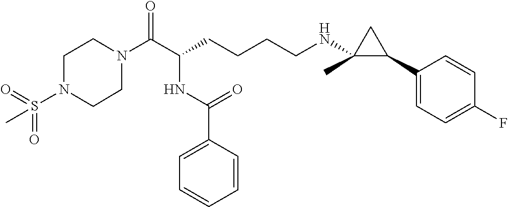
C1N(C(C(CCCCNC2(C)C(C3=CC=C(F)C=C3)C2)NC(C2=CC=CC=C2)=O)=O)CCN(S(=O)(=O)C)C1
